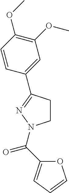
C1CC(C2=CC(OC)=C(OC)C=C2)=NN1C(=O)C1=CC=CO1
